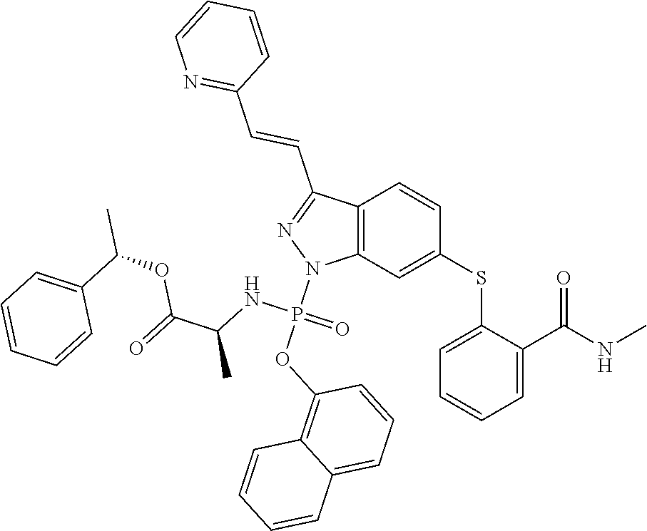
C1(SC2=CC3=C(C=C2)C(C=CC2=NC=CC=C2)=NN3P(OC2=C3C(=CC=C2)C=CC=C3)(NC(C(=O)OC(C)C2=CC=CC=C2)C)=O)=CC=CC=C1C(NC)=O
